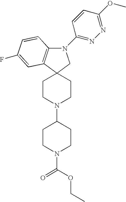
C1CN(C2CCN(C(=O)OCC)CC2)CCC12C1=C(N(C3=NN=C(OC)C=C3)C2)C=CC(F)=C1
